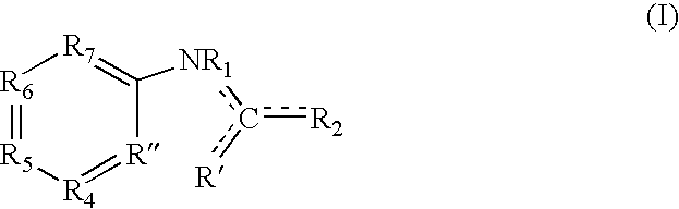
[R6]1=[R5][R4]=[R]C([NR1]c([R])[R2])=[R7]1
